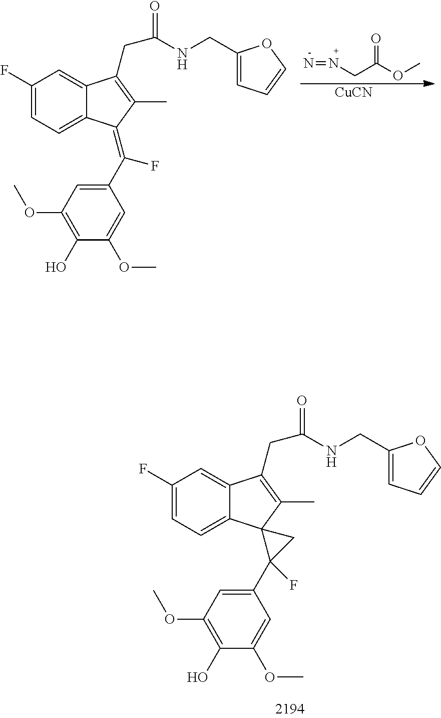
C1(F)=CC=C2C(=C1)C(CC(NCC1=CC=CO1)=O)=C(C)C2=C(C1=CC(OC)=C(O)C(OC)=C1)F.N=NCC(OC)=O.[CuCN].C1(F)=CC=C2C(=C1)C(CC(NCC1=CC=CO1)=O)=C(C)C21C(C2=CC(OC)=C(O)C(OC)=C2)(F)C1
